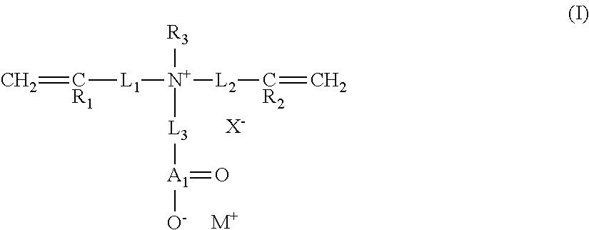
C=[CR1][L1][N+]([L2][CR2]=C)([L3][A1](=O)[O-])[R3].[M+].[X-]
